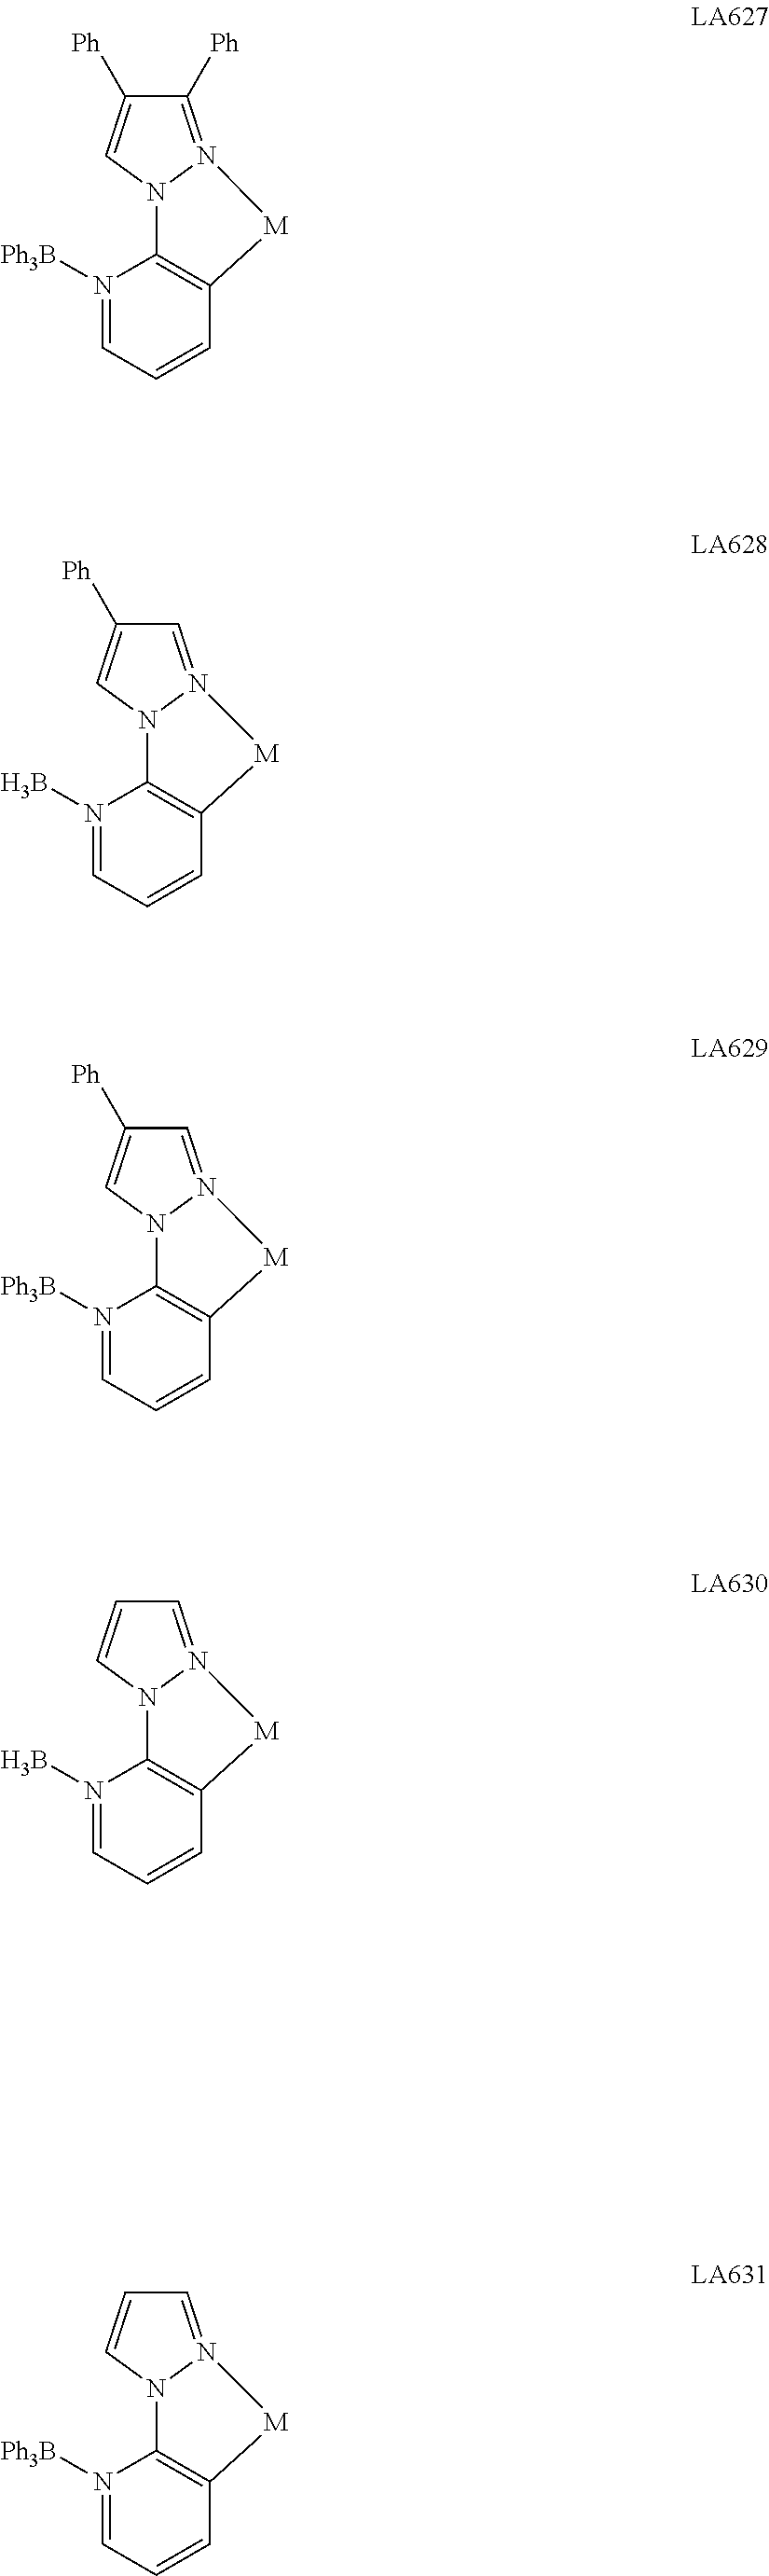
N12C3=C(C=CC=N3[Ph3B])[M]N1=C([Ph])C([Ph])=C2.N12C3=C(C=CC=N3[Ph3B])[M]N1=CC([Ph])=C2.N12C3=C(C=CC=N3B)[M]N1=CC=C2.N12C3=C(C=CC=N3[Ph3B])[M]N1=CC=C2.N12C3=C(C=CC=N3B)[M]N1=CC([Ph])=C2
